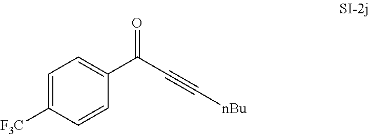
C1(C(C#C[nBu])=O)=CC=C([F3C])C=C1
